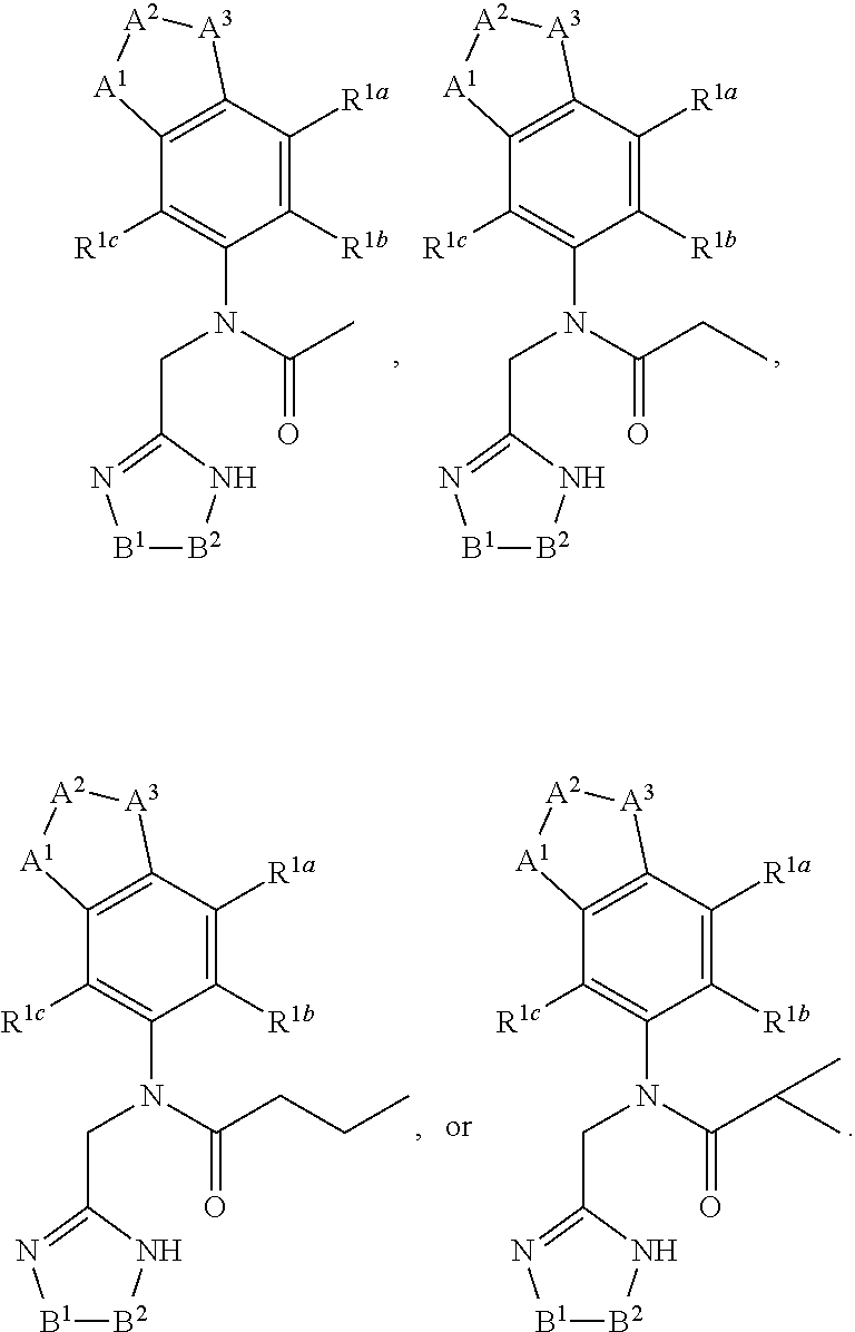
C12=C(C([R1a])=C([R1b])C(N(C(C(C)C)=O)CC3=N[B1][B2]N3)=C1[R1c])[A3][A2][A1]2.C12=C(C([R1a])=C([R1b])C(N(C(CCC)=O)CC3=N[B1][B2]N3)=C1[R1c])[A3][A2][A1]2.C12=C(C([R1a])=C([R1b])C(N(C(C)=O)CC3=N[B1][B2]N3)=C1[R1c])[A3][A2][A1]2.C12=C(C([R1a])=C([R1b])C(N(C(CC)=O)CC3=N[B1][B2]N3)=C1[R1c])[A3][A2][A1]2
